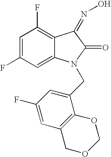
C1=C(F)C=C2C(=C1F)C(=NO)C(=O)N2CC1=CC(F)=CC2=C1OCOC2
